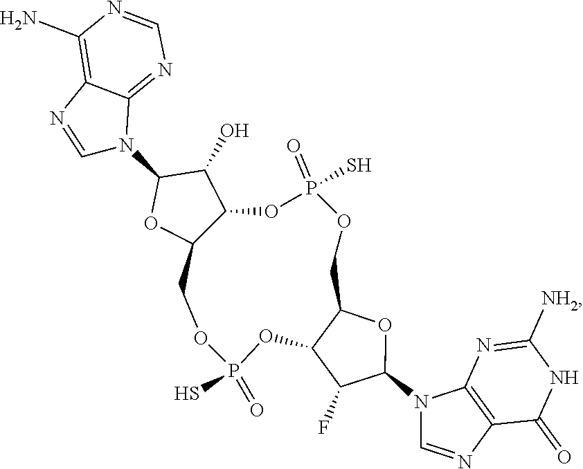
OC1C2C(OC1N1C=NC3=C(N)N=CN=C13)COP(=O)(S)OC1C(COP(S)(=O)O2)OC(N2C=NC3=C2N=C([NH2])NC3=O)C1F
